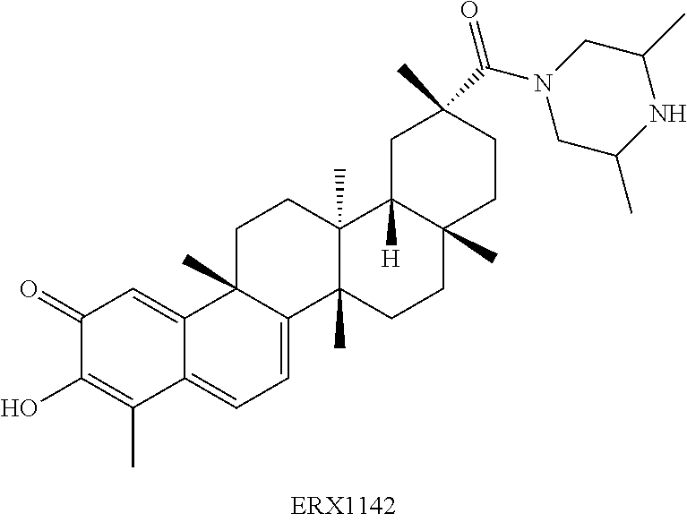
C1(=O)C(O)=C(C)C2=CC=C3C(C)(C2=C1)CCC1(C)C3(C)CCC2(C)C1([H])CC(C)(C(N1CC(C)NC(C)C1)=O)CC2
